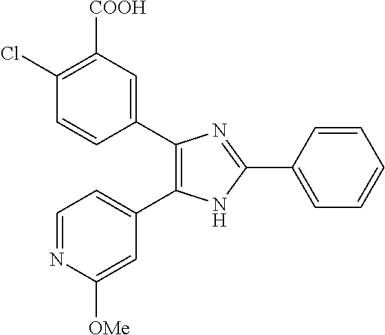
C1=NC([OMe])=CC(C2=C(C3=CC([COOH])=C(Cl)C=C3)N=C(C3=CC=CC=C3)N2)=C1
